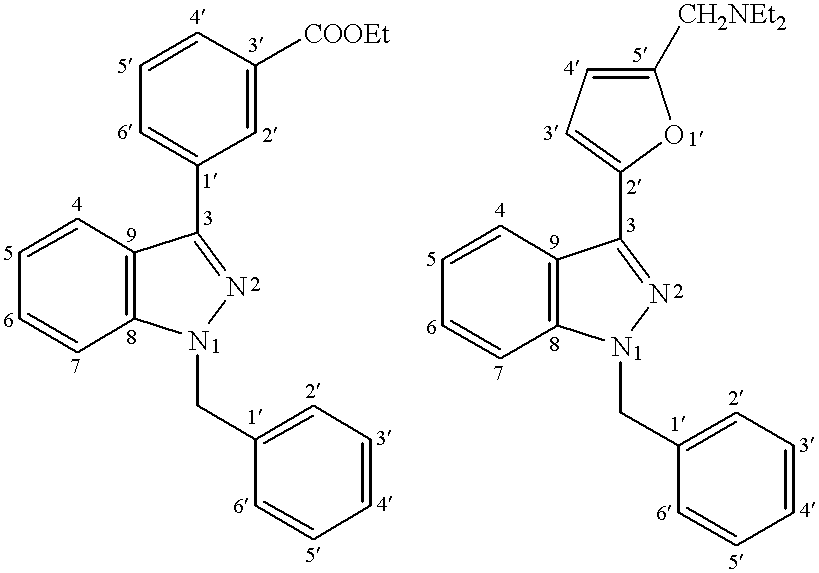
C1=CC2=C(C=C1)C(C1=CC=CC([COOEt])=C1)=NN2CC1=CC=CC=C1.C1=CC2=C(C=C1)C(C1=CC=C([CH2NEt2])O1)=NN2CC1=CC=CC=C1
